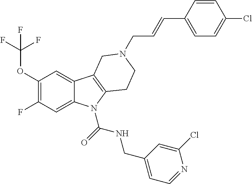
C1(F)=C(OC(F)(F)F)C=C2C(=C1)N(C(=O)NCC1=CC=NC(Cl)=C1)C1=C2CN(CC=CC2=CC=C(Cl)C=C2)CC1
